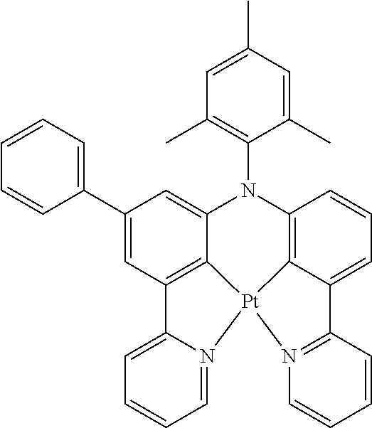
C1(C2=CC=CC=C2)=CC2=C3C(=C1)N(C1=C(C)C=C(C)C=C1C)C1=C4C(=CC=C1)C1=N(C=CC=C1)[Pt]34N1=CC=CC=C21
